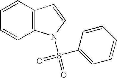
C1=CC2=C(C=C1)N(S(=O)(C1=CC=CC=C1)=O)C=C2
